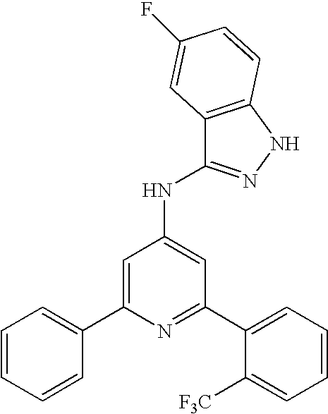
N1=C(C2=CC=CC=C2[F3C])C=C(NC2=NNC3=C2C=C(F)C=C3)C=C1C1=CC=CC=C1
